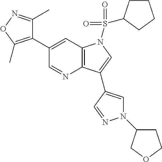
C12=C(C=C(C3=C(C)ON=C3C)C=N1)N(S(=O)(=O)C1CCCC1)C=C2C1=CN(C2CCOC2)N=C1
